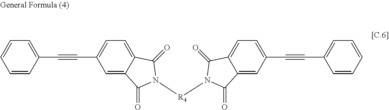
C1(C#CC2=CC=C3C(=C2)C(=O)N([R4]N2C(=O)C4=CC(C#CC5=CC=CC=C5)=CC=C4C2=O)C3=O)=CC=CC=C1
